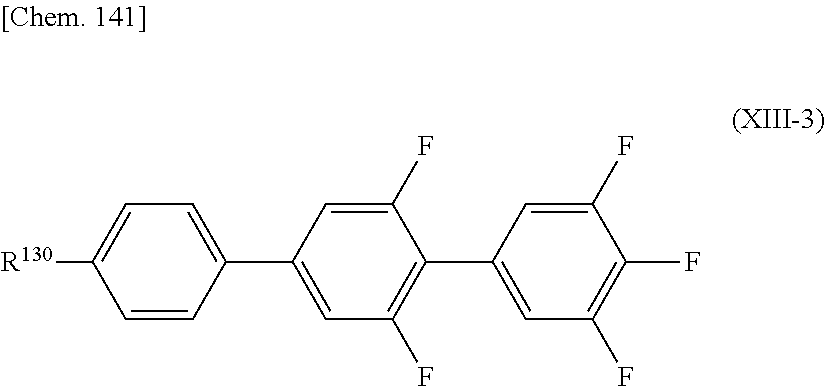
C1(C2=CC(F)=C(C3=CC(F)=C(F)C(F)=C3)C(F)=C2)=CC=C([R130])C=C1
